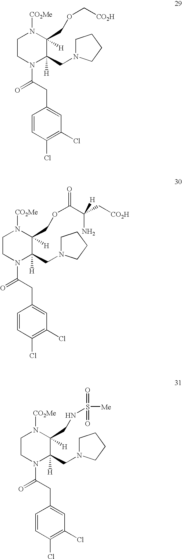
C1CN(C(CC2=CC(Cl)=C(Cl)C=C2)=O)C(CN2CCCC2)([H])C([H])(COC[CO2H])N1[CO2Me].C1CN(C(CC2=CC(Cl)=C(Cl)C=C2)=O)C(CN2CCCC2)([H])C([H])(COC(C(C[CO2H])(N)[H])=O)N1[CO2Me].C1CN(C(CC2=CC(Cl)=C(Cl)C=C2)=O)C(CN2CCCC2)([H])C([H])(CNS([Me])(=O)=O)N1[CO2Me]
